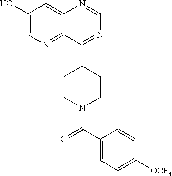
C1(O)=CN=C2C(=C1)N=CN=C2C1CCN(C(C2=CC=C([OCF3])C=C2)=O)CC1
